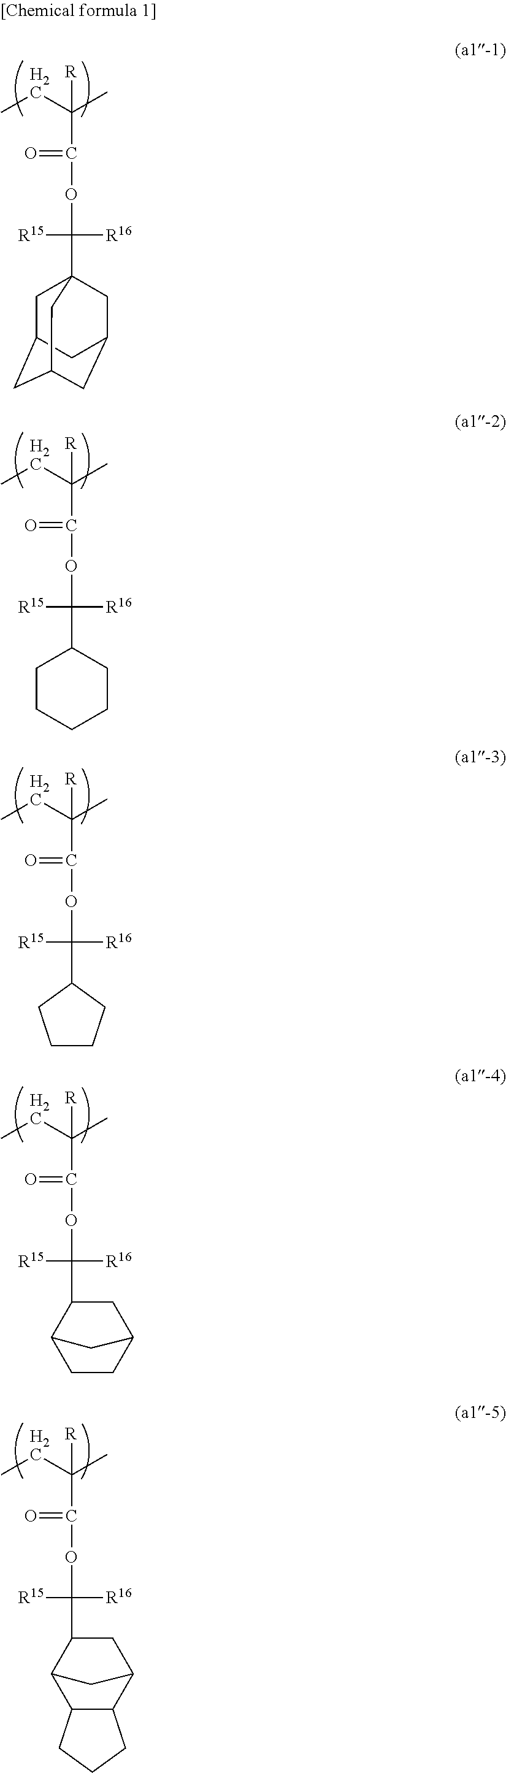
CCC(C)([R])C(OC([R15])([R16])C12CC3CC(CC(C1)C3)C2)=O.CCC(C)([R])C(OC([R15])([R16])C1CCCCC1)=O.CCC(C)([R])C(OC([R15])([R16])C1CCCC1)=O.CCC(C)([R])C(OC([R15])([R16])C1C2CCC(C1)C2)=O.CCC(C)([R])C(OC([R15])([R16])C1C2C3C(C(C1)C2)CCC3)=O
